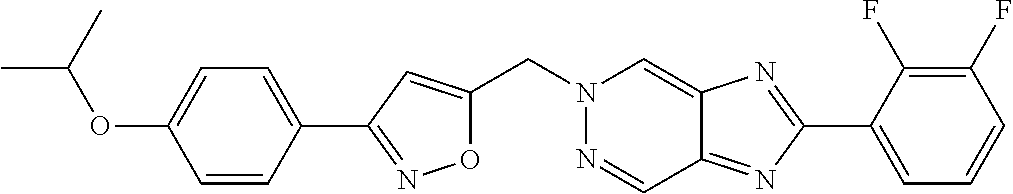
C1=CC(C2=NOC(CN3N=CC4=NC(C5=CC=CC(F)=C5F)=NC4=C3)=C2)=CC=C1OC(C)C
